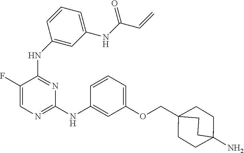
C1=C(F)C(NC2=CC(NC(=O)C=C)=CC=C2)=NC(NC2=CC(OCC34CCC(N)(CC3)CC4)=CC=C2)=N1
